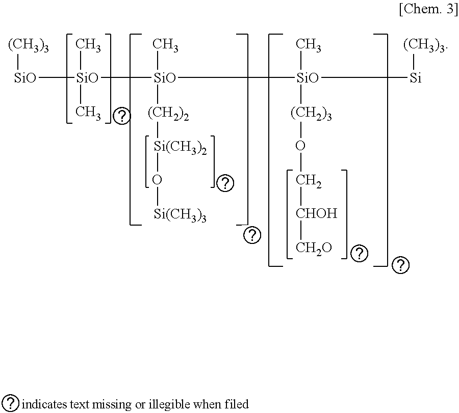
[(CH3)3][SiO][SiO](C)(C)[SiO]([SiO](C)([(CH2)3]OC[CHOH][CH2O])[Si][(CH3)3])(C)[(CH2)2][Si(CH3)2]O[Si(CH3)3]
